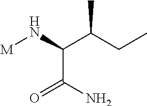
[M]NC(C(=O)N)C(C)CC
